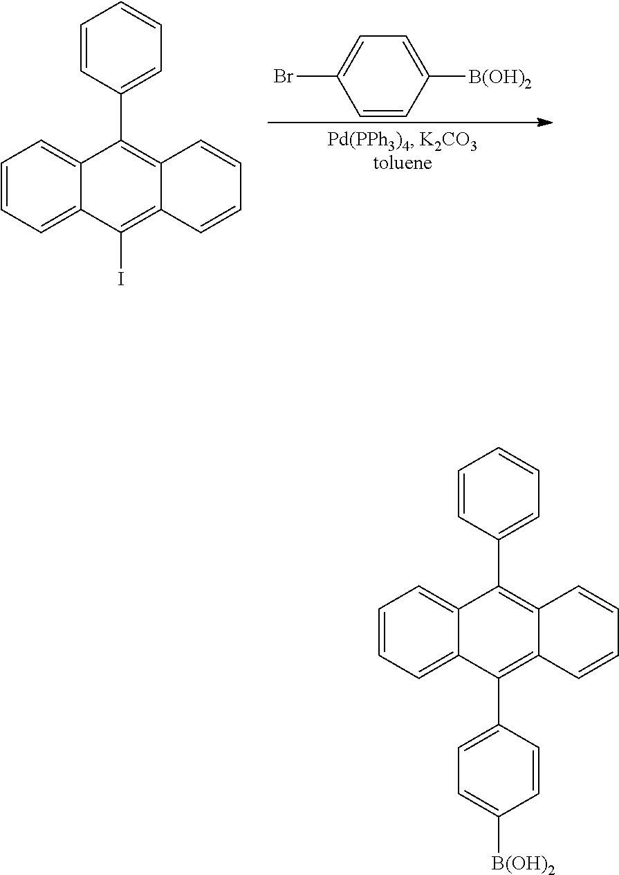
C1=CC([B(OH)2])=CC=C1Br.C1=CC=C2C(=C1)C(C1=CC=CC=C1)=C1C(=C2I)C=CC=C1.C1=CC=C2C(=C1)C(C1=CC=CC=C1)=C1C(=C2C2=CC=C([B(OH)2])C=C2)C=CC=C1
